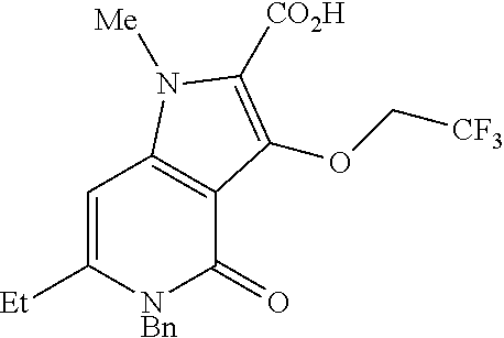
C1=C([Et])[NBn]C(=O)C2=C1N([Me])C([CO2H])=C2OC[CF3]
